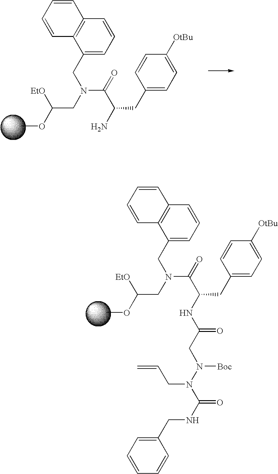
COC(CN(CC1=CC=CC2=C1C=CC=C2)C(C(N)CC1=CC=C([OtBu])C=C1)=O)[EtO].COC(CN(CC1=CC=CC2=C1C=CC=C2)C(C(NC(CN(N(C(NCC1=CC=CC=C1)=O)CC=C)[Boc])=O)CC1=CC=C([OtBu])C=C1)=O)[EtO]
